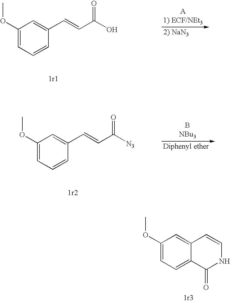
C1(OC)=CC=CC(C=CC(O)=O)=C1.C1(OC)=CC=CC(C=CC([N3])=O)=C1.C1(OC)=CC=C2C(=C1)C=CNC2=O
